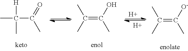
C(C)(=C([O-])C)C.C(C)(=C(O)C)C.CC([H])(C(=O)C)C.[H].[H]
